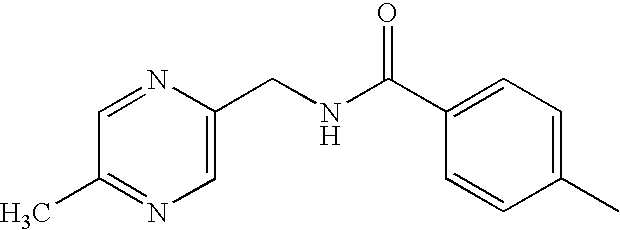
C1=NC(CNC(C2=CC=C(C)C=C2)=O)=CN=C1C
